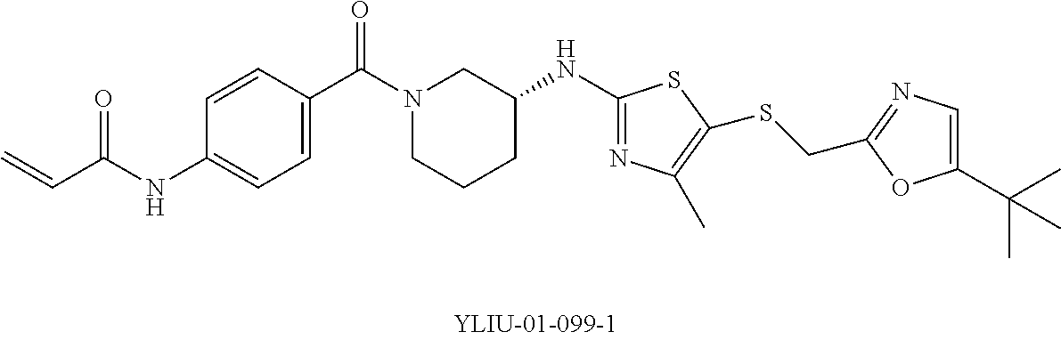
C=CC(NC1=CC=C(C(=O)N2CCCC(NC3=NC(C)=C(SCC4=NC=C(C(C)(C)C)O4)S3)C2)C=C1)=O
